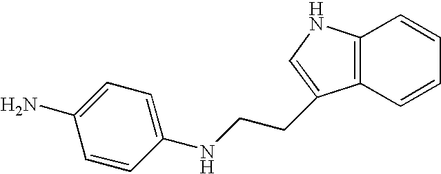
C12=C(NC=C1CCNC1=CC=C(N)C=C1)C=CC=C2
